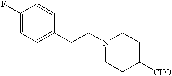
FC1=CC=C(CCN2CCC([CHO])CC2)C=C1
